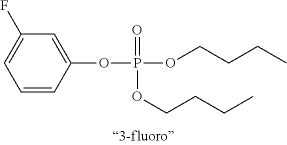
C1=CC(OP(OCCCC)(=O)OCCCC)=CC(F)=C1
